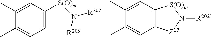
C1=C([S(O)m]N([R203])[R202])C=C(C)C(C)=C1.C12=C(C=C(C)C(C)=C1)[S(O)m]N([R202])[Z15]2
